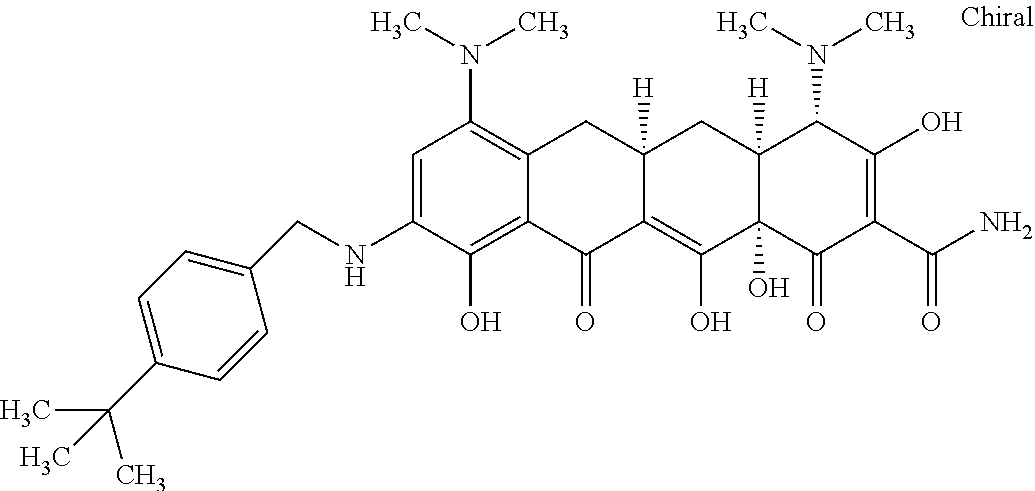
C12([H])C(O)(C(=O)C(C(N)=O)=C(O)C1N(C)C)C(O)=C1C([H])(C2)CC2=C(N(C)C)C=C(NCC3=CC=C(C(C)(C)C)C=C3)C(O)=C2C1=O
